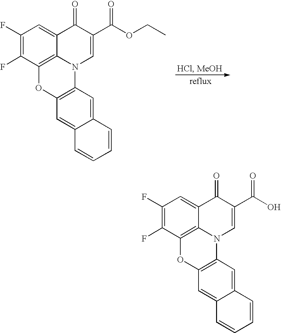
C1(F)=C(F)C2=C3C(=C1)C(=O)C(C(OCC)=O)=CN3C1=C(O2)C=C2C(=C1)C=CC=C2.C1(F)=C(F)C2=C3C(=C1)C(=O)C(C(O)=O)=CN3C1=C(O2)C=C2C(=C1)C=CC=C2
